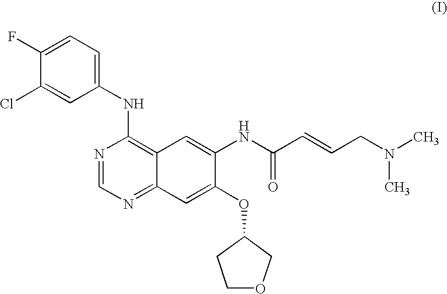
C1(F)=CC=C(NC2=C3C(=NC=N2)C=C(OC2COCC2)C(NC(=O)C=CCN(C)C)=C3)C=C1Cl
